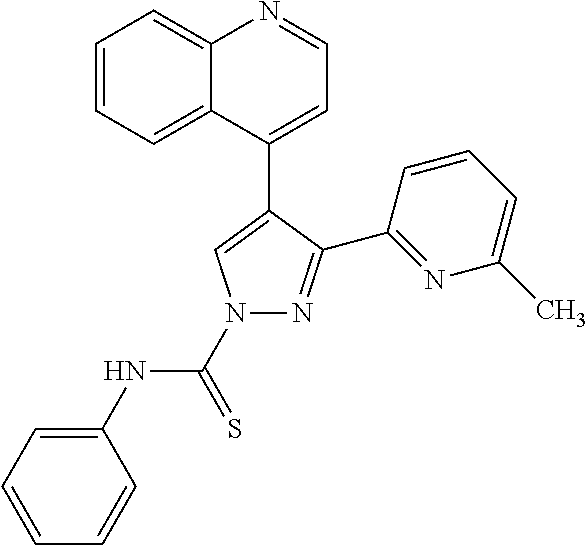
C1=CC=C2C(=C1)N=CC=C2C1=CN(C(=S)NC2=CC=CC=C2)N=C1C1=NC(C)=CC=C1
